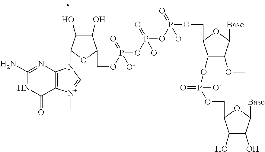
C1(N)=NC2=C(C(=O)N1)[N+](C)=CN2C1C(O)C(O)C(COP(OP(OP(OCC2C(OP(=O)([O-])OCC3C(O)C(O)C([Base])O3)C(OC)C([Base])O2)(=O)[O-])(=O)[O-])(=O)[O-])O1
